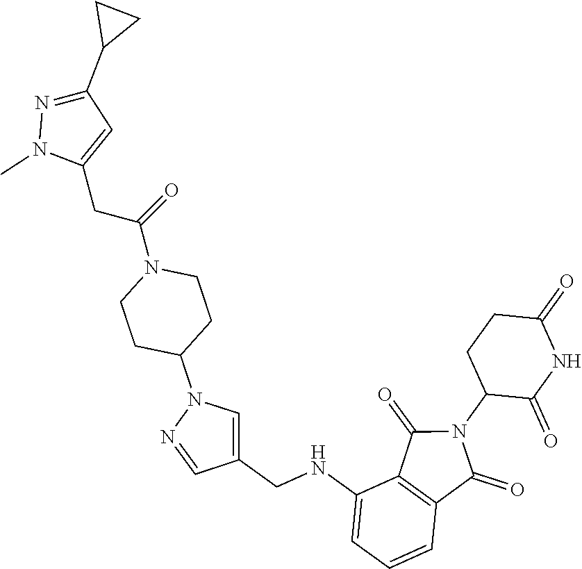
C1(NCC2=CN(C3CCN(C(CC4=CC(C5CC5)=NN4C)=O)CC3)N=C2)=CC=CC2=C1C(=O)N(C1C(=O)NC(=O)CC1)C2=O
